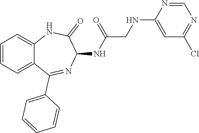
C1=CC=C2C(=C1)NC(=O)C(NC(CNC1=CC(Cl)=NC=N1)=O)N=C2C1=CC=CC=C1
